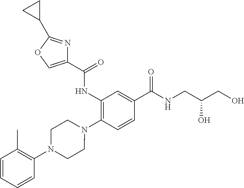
C1(NC(=O)C2=COC(C3CC3)=N2)=C(N2CCN(C3=C(C)C=CC=C3)CC2)C=CC(C(NCC(CO)O)=O)=C1
